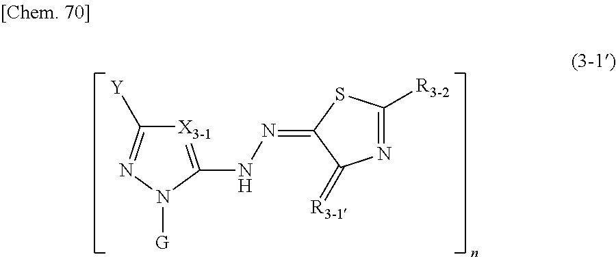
[X3-1]1=C(NN=C2SC([R3-2])=NC2=[R3-1])N([G])N=C1[Y]
